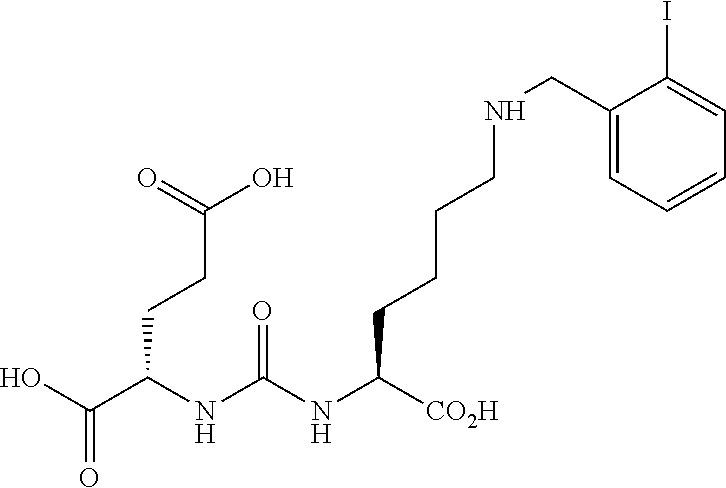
OC(C(NC(NC([CO2H])CCCCNCC1=CC=CC=C1I)=O)CCC(O)=O)=O
